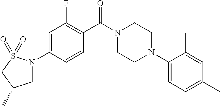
C1=C(N2CC(C)CS2(=O)=O)C=CC(C(N2CCN(C3=CC=C(C)C=C3C)CC2)=O)=C1F
